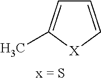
C1=C[X]C(C)=C1
